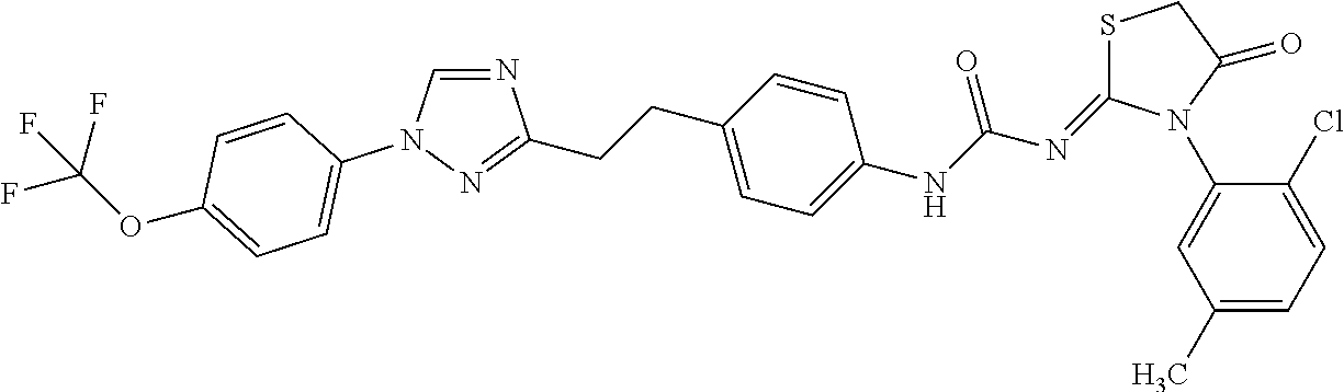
C1(N2C(=NC(NC3=CC=C(CCC4=NN(C5=CC=C(OC(F)(F)F)C=C5)C=N4)C=C3)=O)SCC2=O)=CC(C)=CC=C1Cl
